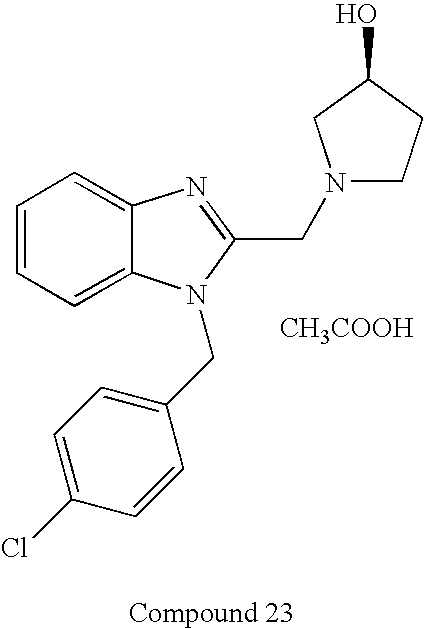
C1=CC=C2C(=C1)N=C(CN1CCC(O)C1)N2CC1=CC=C(Cl)C=C1.[CH3COOH]
